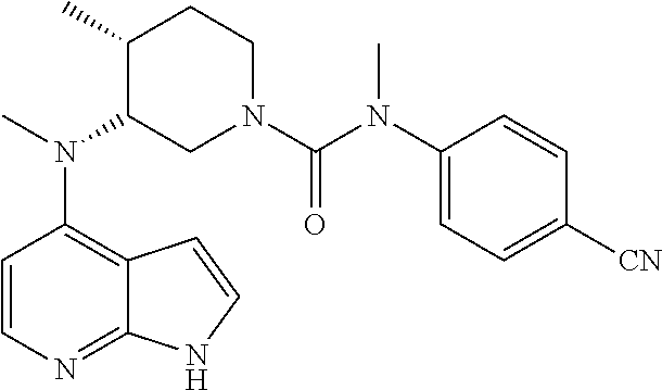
C12=C(N(C)C3CN(C(N(C4=CC=C([CN])C=C4)C)=O)CCC3C)C=CN=C1NC=C2
